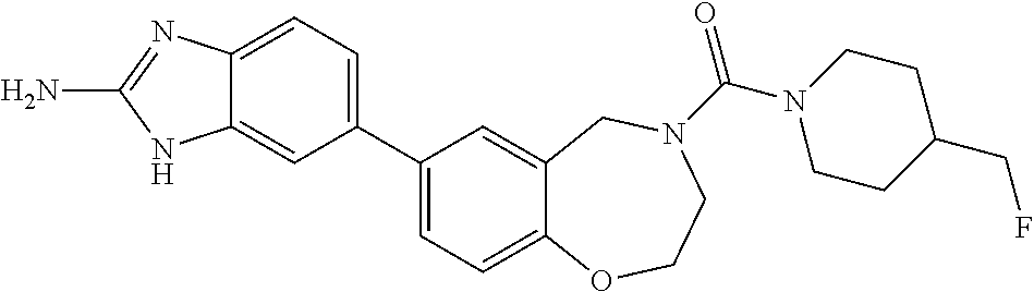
C12=CC=C(C3=CC=C4C(=C3)CN(C(N3CCC(CF)CC3)=O)CCO4)C=C1NC(N)=N2
